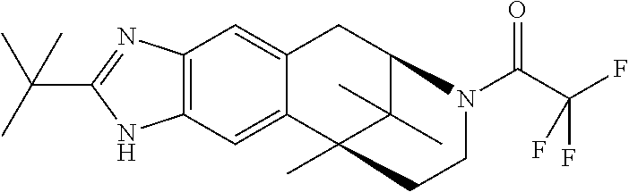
C12=C(C=C3C(=C1)CC1C(C)(C)C3(C)CCN1C(C(F)(F)F)=O)NC(C(C)(C)C)=N2
